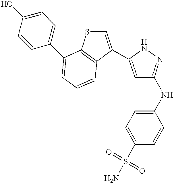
C1(NC2=NNC(C3=CSC4=C3C=CC=C4C3=CC=C(O)C=C3)=C2)=CC=C(S(=O)(=O)N)C=C1
